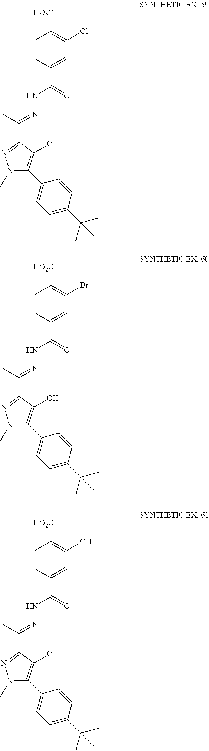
C1=CC(C(NN=C(C)C2=NN(C)C(C3=CC=C(C(C)(C)C)C=C3)=C2O)=O)=CC(Cl)=C1[HO2C].C1=CC(C(NN=C(C)C2=NN(C)C(C3=CC=C(C(C)(C)C)C=C3)=C2O)=O)=CC(Br)=C1[HO2C].C1=CC(C(NN=C(C)C2=NN(C)C(C3=CC=C(C(C)(C)C)C=C3)=C2O)=O)=CC(O)=C1[HO2C]
